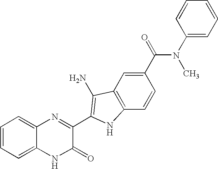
C1=C2C(=CC=C1)N=C(C1=C(N)C3=C(C=CC(C(=O)N(C)C4=CC=CC=C4)=C3)N1)C(=O)N2
